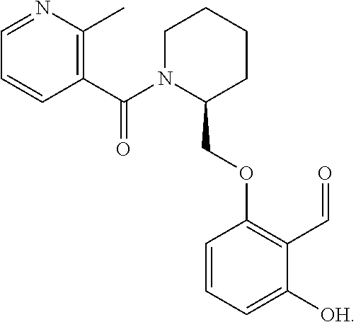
C1(C(N2C(COC3=C(C=O)C([OH])=CC=C3)CCCC2)=O)=C(C)N=CC=C1
